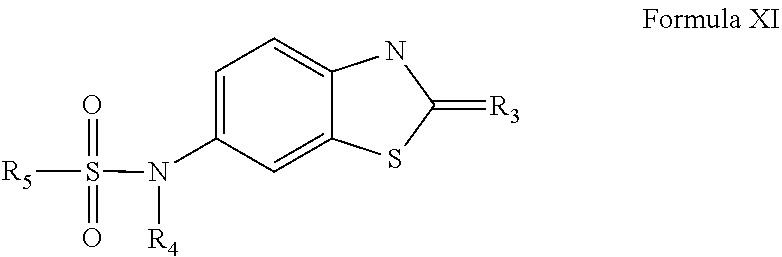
[R5]S(=O)(=O)N([R4])C1=CC=C2C(=C1)SC(=[R3])N2
